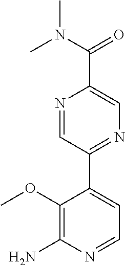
C1(C2=NC=C(C(=O)N(C)C)N=C2)=CC=NC(N)=C1OC
